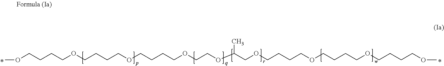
O(CCCCOCCCCOCCCCOCCOC(COCCCCOCCCCOCCCCOC)C)C
